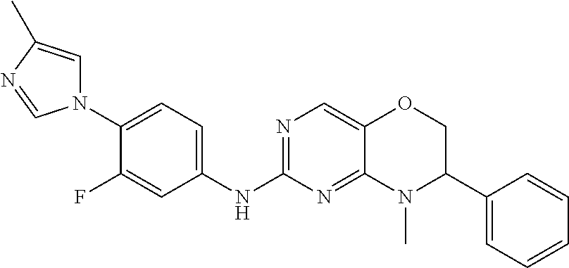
N1=C(NC2=CC=C(N3C=C(C)N=C3)C(F)=C2)N=C2C(=C1)OCC(C1=CC=CC=C1)N2C
